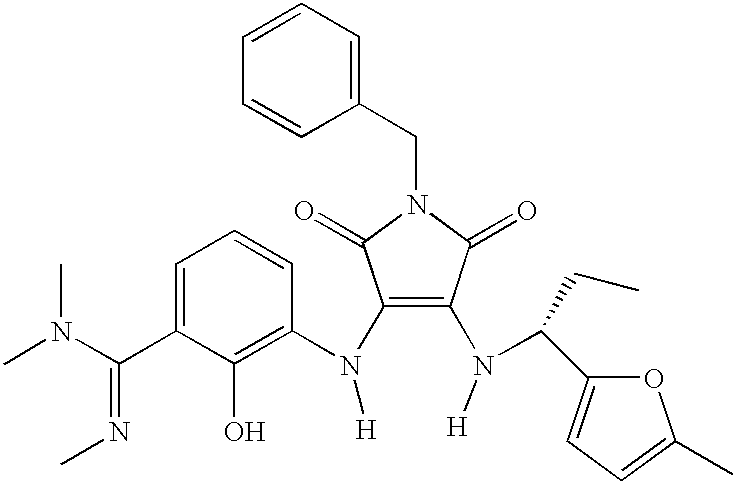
C1(N([H])C2=C(O)C(C(N(C)C)=NC)=CC=C2)=C(N([H])C(C2=CC=C(C)O2)CC)C(=O)N(CC2=CC=CC=C2)C1=O
